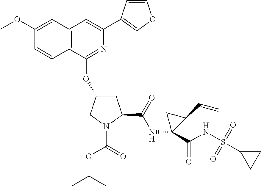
C12=C(C(OC3CC(C(=O)NC4(C(=O)NS(C5CC5)(=O)=O)CC4C=C)N(C(=O)OC(C)(C)C)C3)=NC(C3=COC=C3)=C1)C=CC(OC)=C2
